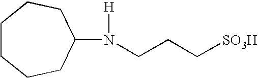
N(CCC[SO3H])([H])C1CCCCCC1
